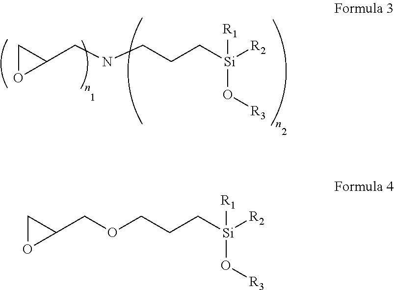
C1OC1CNCCC[Si]([R2])(O[R3])[R1].C1OC1COCCC[Si]([R2])(O[R3])[R1]
